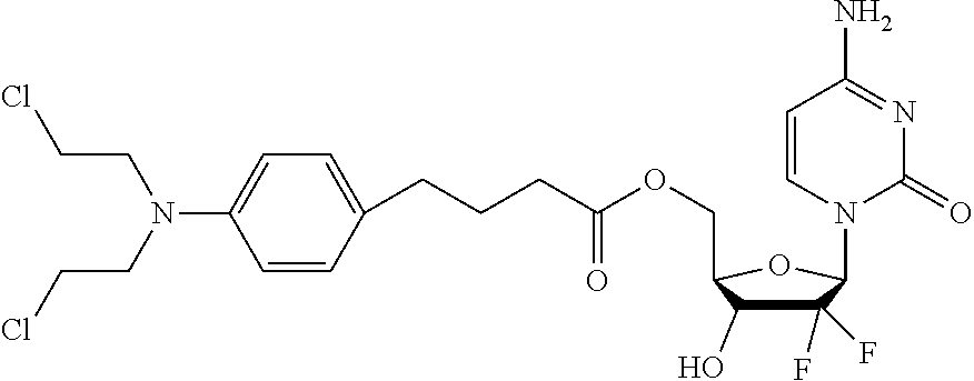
C1=CC(CCCC(OCC2C(O)C(F)(F)C(N3C=CC(N)=NC3=O)O2)=O)=CC=C1N(CCCl)CCCl
